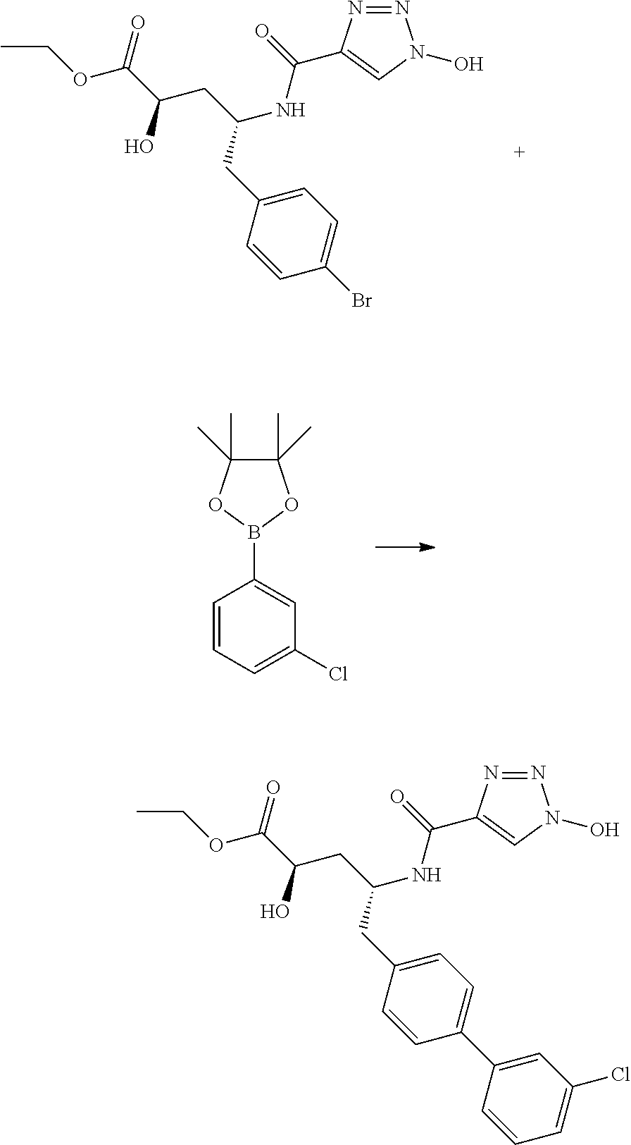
C1=CC=C(Cl)C=C1B1OC(C)(C)C(C)(C)O1.C(C(CC(NC(=O)C1=CN(O)N=N1)CC1=CC=C(Br)C=C1)O)(=O)OCC.C(C(CC(NC(=O)C1=CN(O)N=N1)CC1=CC=C(C2=CC(Cl)=CC=C2)C=C1)O)(=O)OCC
